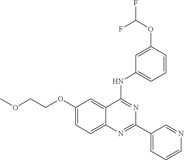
C1(OCCOC)=CC=C2C(=C1)C(NC1=CC=CC(OC(F)F)=C1)=NC(C1=CC=CN=C1)=N2
